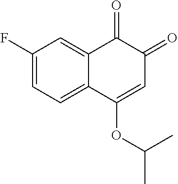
C1=C(F)C=C2C(=C1)C(OC(C)C)=CC(=O)C2=O
